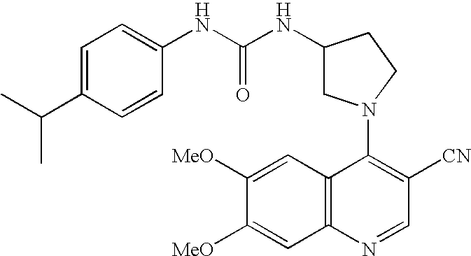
C1(N2CC(NC(NC3=CC=C(C(C)C)C=C3)=O)CC2)=C([CN])C=NC2=C1C=C([MeO])C([MeO])=C2
